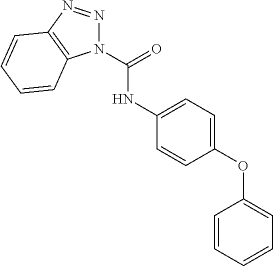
N1(C(NC2=CC=C(OC3=CC=CC=C3)C=C2)=O)N=NC2=C1C=CC=C2
